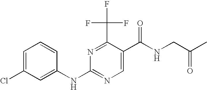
N1=C(C(F)(F)F)C(C(NCC(C)=O)=O)=CN=C1NC1=CC(Cl)=CC=C1
